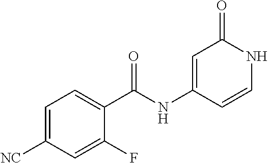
C1=C([NC])C=C(F)C(C(NC2=CC(=O)NC=C2)=O)=C1
